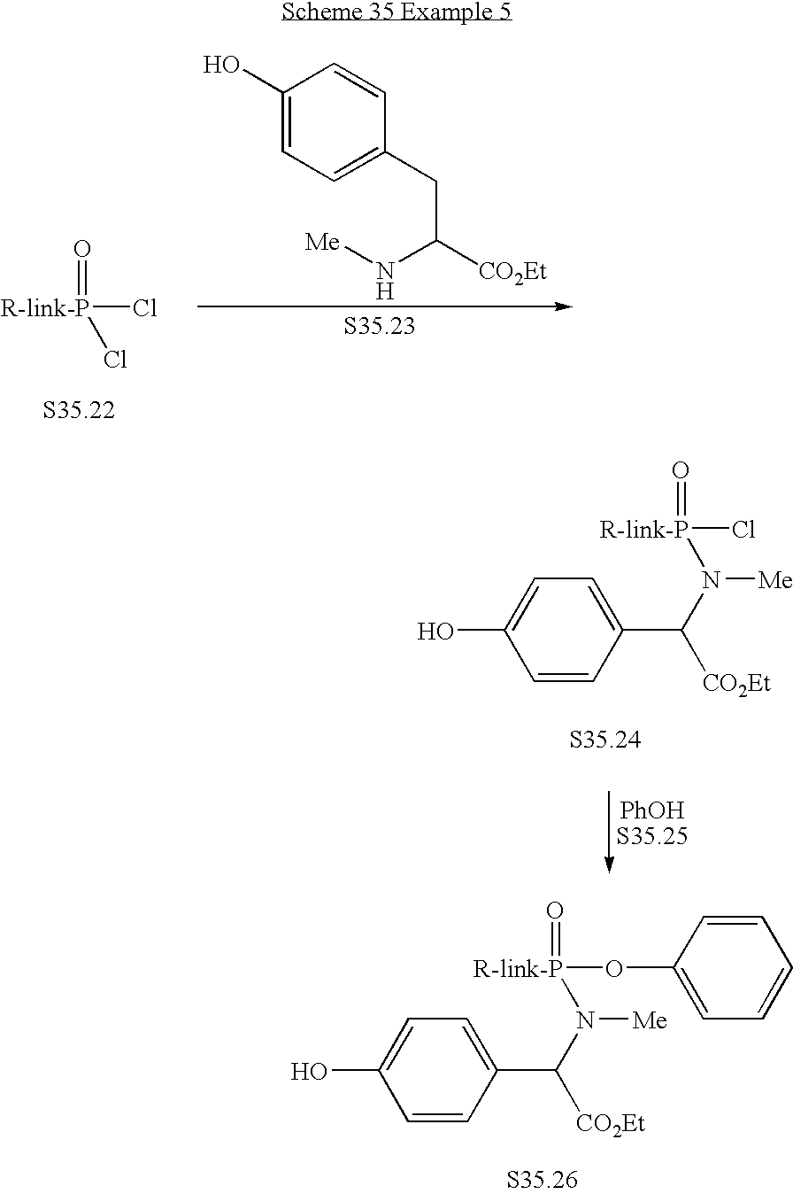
[R-link-P](Cl)(=O)Cl.C1(O)=CC=C(CC([CO2Et])N[Me])C=C1.C1=CC(C(N([R-link-P](Cl)=O)[Me])[CO2Et])=CC=C1O.C1=CC(C(N([R-link-P](OC2=CC=CC=C2)=O)[Me])[CO2Et])=CC=C1O
